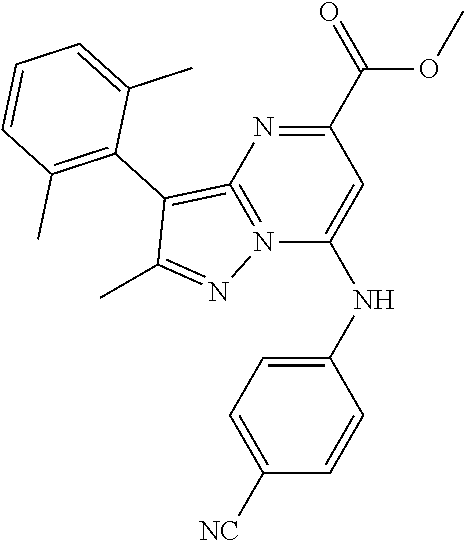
C1=C([NC])C=CC(NC2=CC(C(=O)OC)=NC3=N2N=C(C)C=3C2=C(C)C=CC=C2C)=C1
